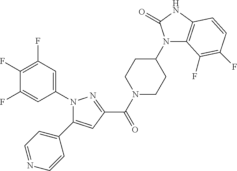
C1(F)=C(F)C=C(N2C(C3=CC=NC=C3)=CC(C(N3CCC(N4C5=C(NC4=O)C=CC(F)=C5F)CC3)=O)=N2)C=C1F
